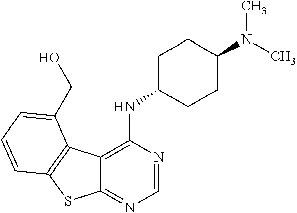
C12=NC=NC(NC3CCC(N(C)C)CC3)=C1C1=C(S2)C=CC=C1CO
